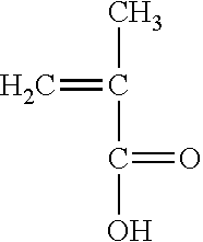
CC(C(=O)O)=C
